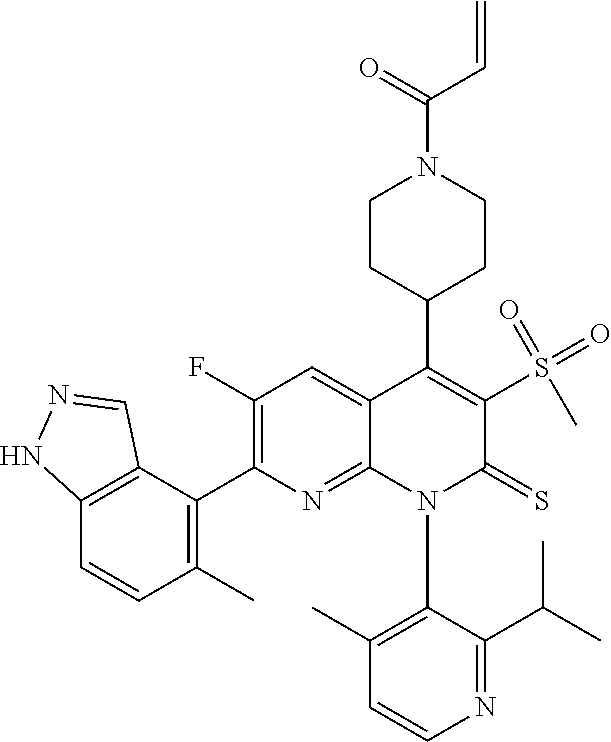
C1=CN=C(C(C)C)C(N2C(=S)C(S(=O)(C)=O)=C(C3CCN(C(C=C)=O)CC3)C3=CC(F)=C(C4=C(C)C=CC5=C4C=NN5)N=C23)=C1C
